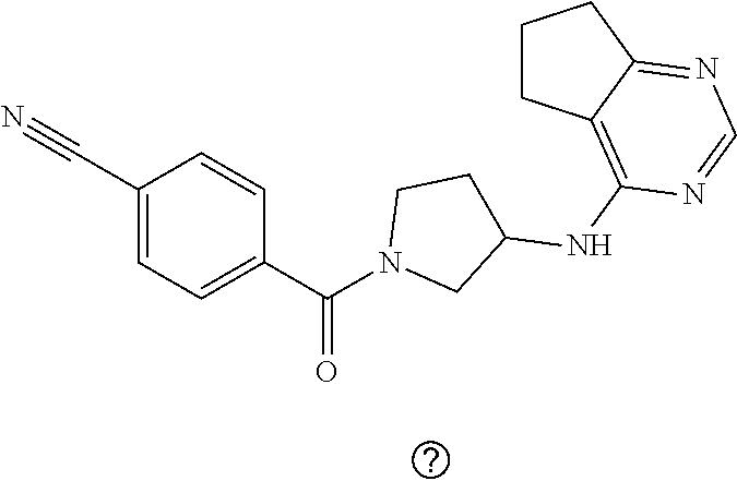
N#CC1=CC=C(C(N2CC(NC3=C4C(=NC=N3)CCC4)CC2)=O)C=C1
